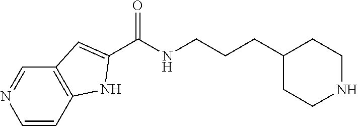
C1=NC=CC2=C1C=C(C(NCCCC1CCNCC1)=O)N2
